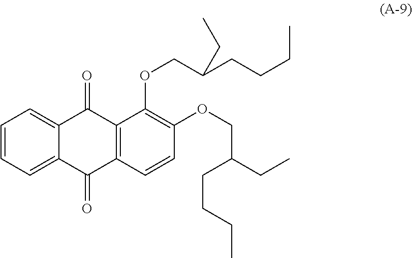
C1=CC=C2C(=C1)C(=O)C1=C(C2=O)C=CC(OCC(CCCC)CC)=C1OCC(CCCC)CC
